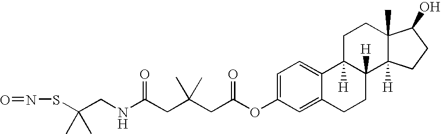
C1=C2C(=CC=C1OC(=O)CC(CC(NCC(SN=O)(C)C)=O)(C)C)C1([H])C([H])(CC2)C2([H])C(C)(CC1)C(O)CC2
